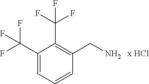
C1(C(F)(F)F)=CC=CC(CN)=C1C(F)(F)F
